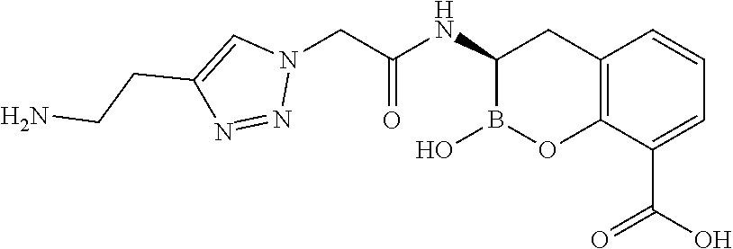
C12=C(C(C(O)=O)=CC=C1)OB(O)C(NC(=O)CN1C=C(CCN)N=N1)C2
